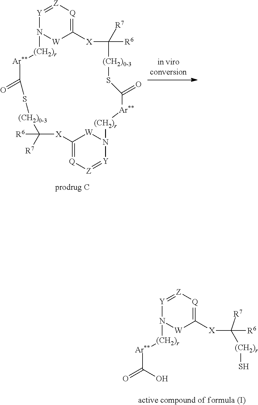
[Y]1=[Z][Q]=C2[W]N1[(CH2)r][Ar**]C(=O)S[(CH2)0-3]C([R7])([R6])[X]C1=[Q][Z]=[Y]N([(CH2)r][Ar**]C(=O)S[(CH2)0-3]C([R7])([R6])[X]2)[W]1.[Y]1=[Z][Q]=C([X]C([R7])([(CH2)r]S)[R6])[W]N1[(CH2)r][Ar**]C(O)=O
